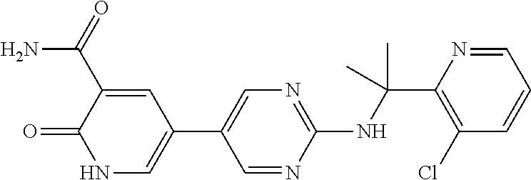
N(C(C1=C(Cl)C=CC=N1)(C)C)C1=NC=C(C2=CNC(=O)C(C(=O)N)=C2)C=N1
